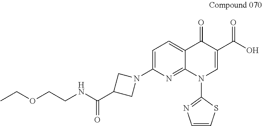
C1=C(N2CC(C(=O)NCCOCC)C2)N=C2C(=C1)C(=O)C(C(=O)O)=CN2C1=NC=CS1
